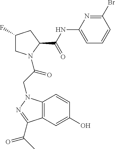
C12=C(N(CC(=O)N3CC(F)CC3C(NC3=CC=CC(Br)=N3)=O)N=C1C(C)=O)C=CC(O)=C2
